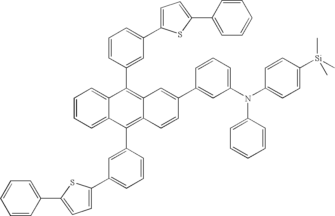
C1=CC=C2C(=C1)C(C1=CC(C3=CC=C(C4=CC=CC=C4)S3)=CC=C1)=C1C(=C2C2=CC(C3=CC=C(C4=CC=CC=C4)S3)=CC=C2)C=CC(C2=CC(N(C3=CC=C([Si](C)(C)C)C=C3)C3=CC=CC=C3)=CC=C2)=C1
